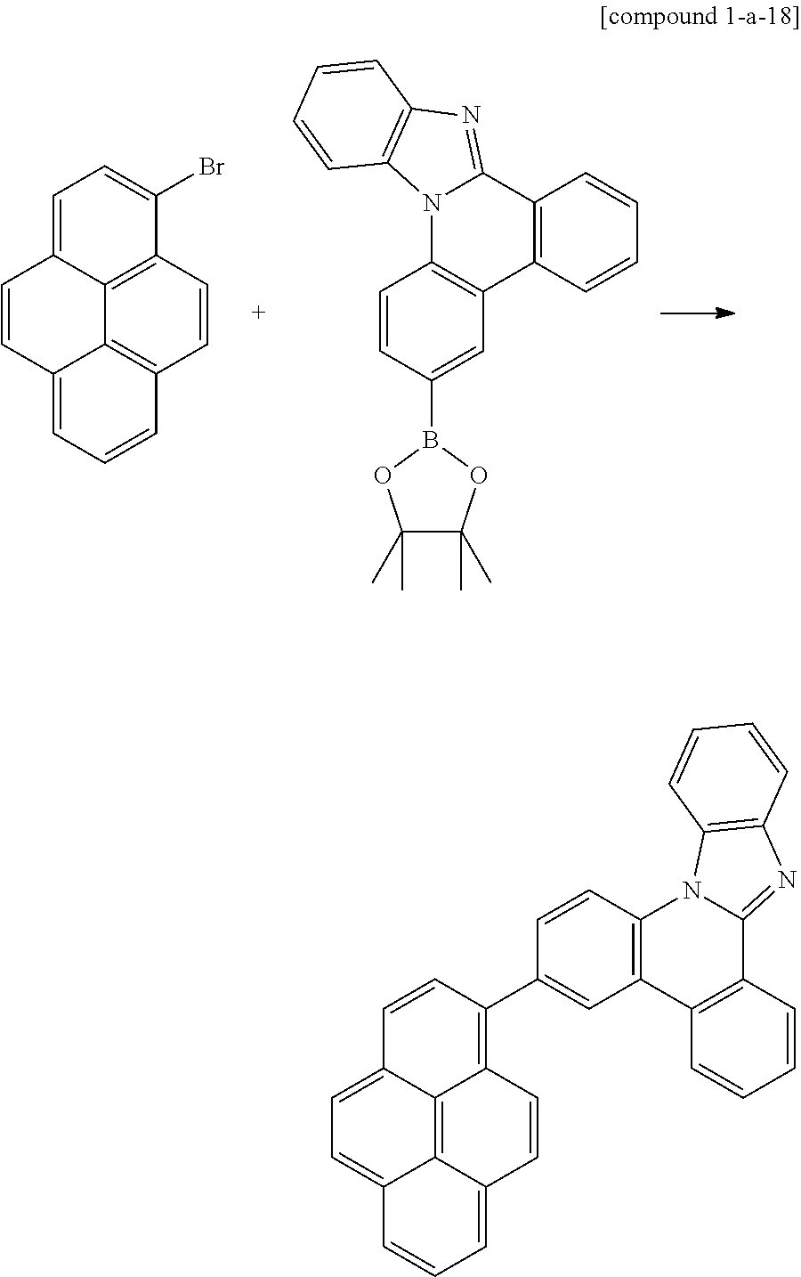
C1(C2=CC3=C(C=C2)N2C(=NC4=C2C=CC=C4)C2=C3C=CC=C2)=C2C3=C4C(=CC=CC4=CC=C3C=C1)C=C2.C1=CC(B2OC(C)(C)C(C)(C)O2)=CC2=C1N1C(=NC3=C1C=CC=C3)C1=C2C=CC=C1.C1=CC2=C3C4=C1C=CC=C4C=CC3=CC=C2Br
